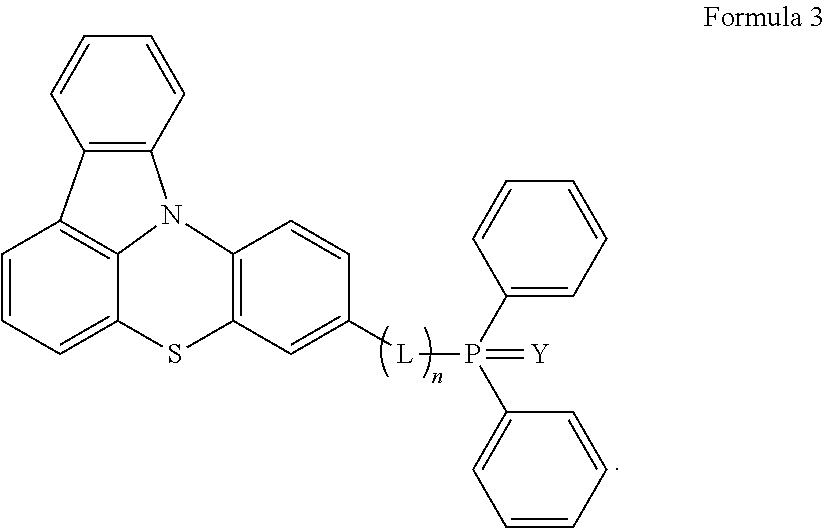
C12=C(C=CC=C1)N1C3=C2C=CC=C3SC2=C1C=CC([L]P(C1=CC=CC=C1)(C1=CC=CC=C1)=[Y])=C2
